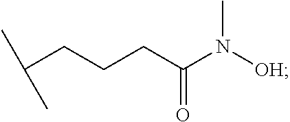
C(CCC(N([OH])C)=O)C(C)C
